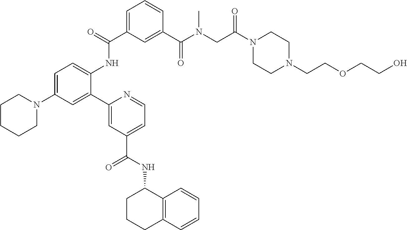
C(=O)(NC1=CC=C(N2CCCCC2)C=C1C1=CC(C(NC2CCCC3=C2C=CC=C3)=O)=CC=N1)C1=CC=CC(C(N(CC(N2CCN(CCOCCO)CC2)=O)C)=O)=C1
